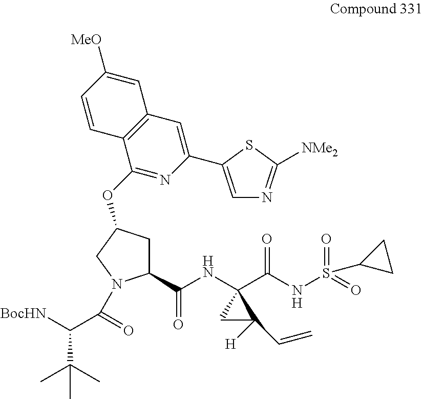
C1(C(NC2(C(NS(=O)(=O)C3CC3)=O)CC2([H])C=C)=O)CC(OC2=NC(C3=CN=C([NMe2])S3)=CC3=C2C=CC([MeO])=C3)CN1C(C([BocHN])C(C)(C)C)=O
